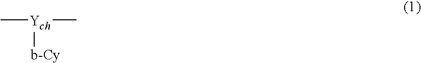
C[Ych]([b-Cy])C
